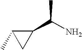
NC(C1C(C)C1)C
